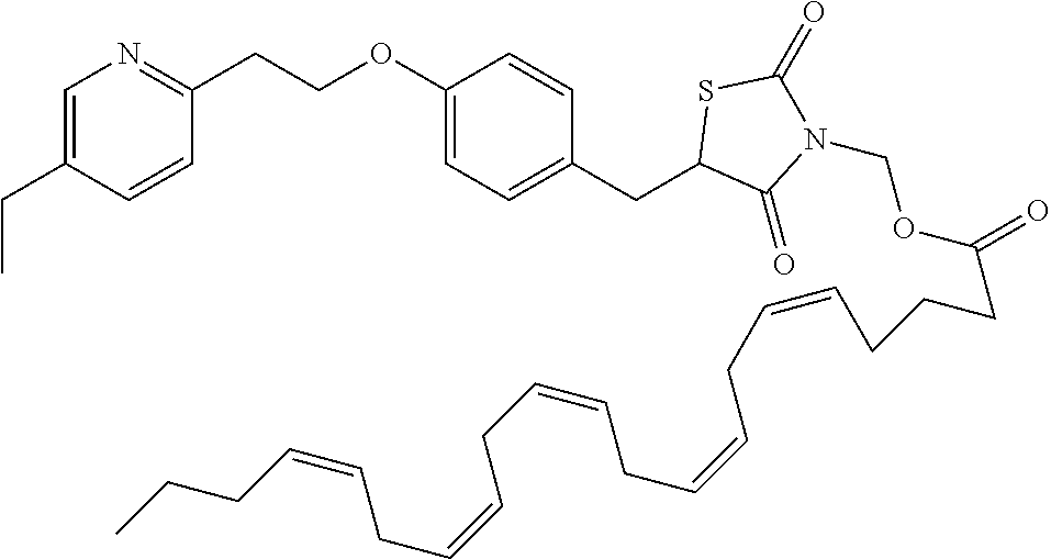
C1=C(CC)C=CC(CCOC2=CC=C(CC3C(=O)N(COC(CCCC=CCC=CCC=CCC=CCC=CCCC)=O)C(=O)S3)C=C2)=N1
